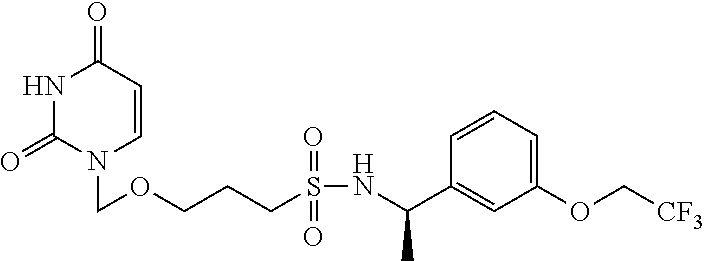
N1C(=O)N(COCCCS(NC(C2=CC(OC[CF3])=CC=C2)C)(=O)=O)C=CC1=O
